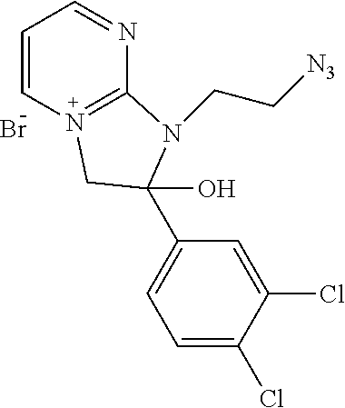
C1=CN2=C(N=C1)N(CC[N3])C(C1=CC=C(Cl)C(Cl)=C1)(O)C2.Br
